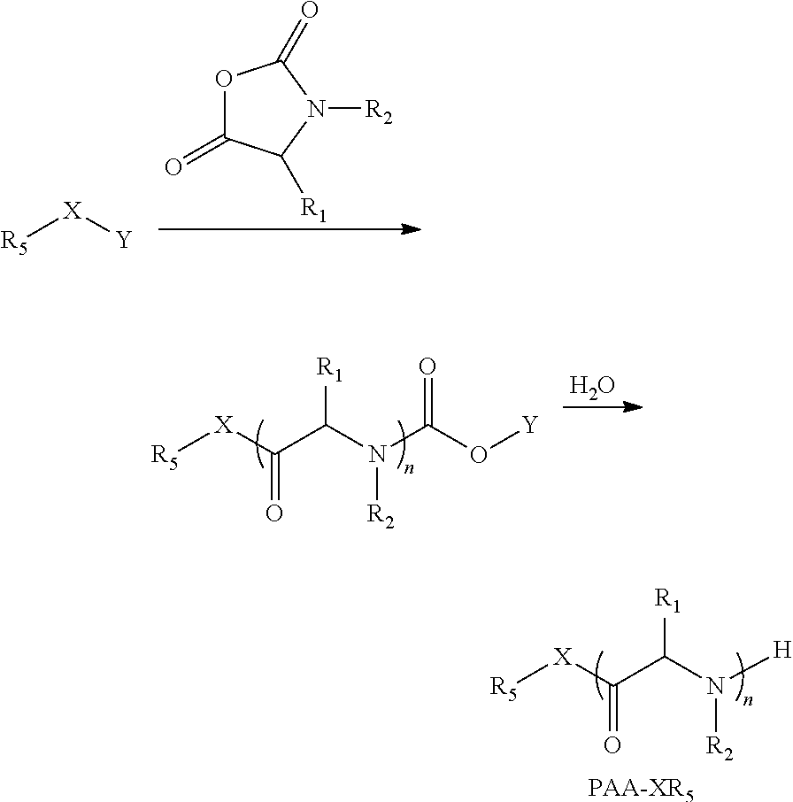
O1C(=O)C([R1])N([R2])C1=O.[R5][X][Y].O.O=C(O[Y])N(C(C([X][R5])=O)[R1])[R2].[PAA-XR5].N(C(C([X][R5])=O)[R1])([H])[R2]
